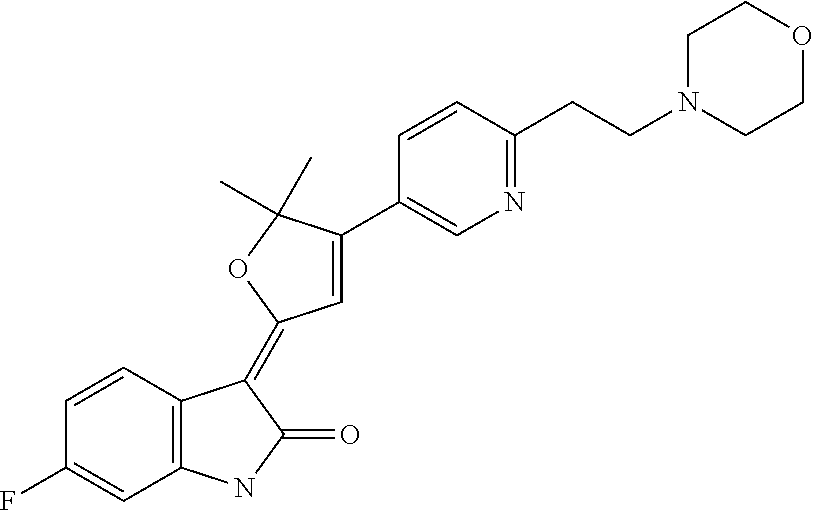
C1=CC(F)=CC2=C1C(=C1C=C(C3=CN=C(CCN4CCOCC4)C=C3)C(C)(C)O1)C(=O)N2
